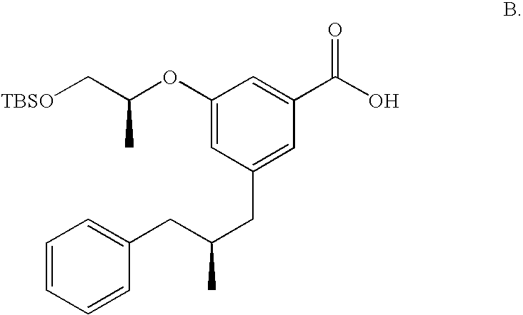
C1(OC(C[TBSO])C)=CC(CC(CC2=CC=CC=C2)C)=CC(C(O)=O)=C1
